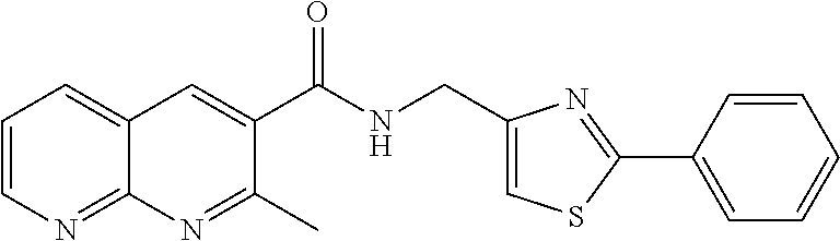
C1=CN=C2C(=C1)C=C(C(NCC1=CSC(C3=CC=CC=C3)=N1)=O)C(C)=N2
